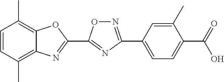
C1=CC(C)=C2C(=C1C)OC(C1=NC(C3=CC=C(C(=O)O)C(C)=C3)=NO1)=N2
